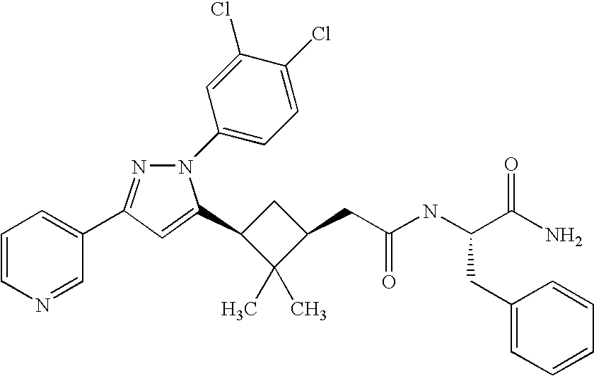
C1(C2=CC(C3=CC=CN=C3)=NN2C2=CC=C(Cl)C(Cl)=C2)CC(CC(=O)NC(CC2=CC=CC=C2)C(N)=O)C1(C)C
